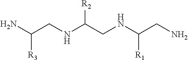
NC(CNC(CNC(CN)[R1])[R2])[R3]
